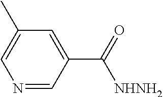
N1=CC(C(=O)[NHNH2])=CC(C)=C1
